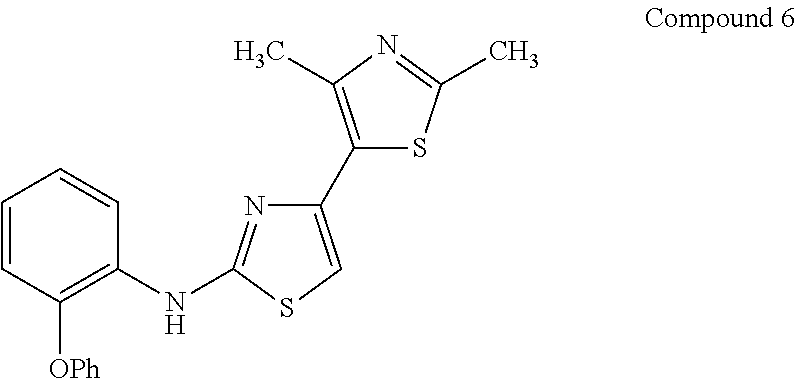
C1(C2=CSC(NC3=C([OPh])C=CC=C3)=N2)=C(C)N=C(C)S1
